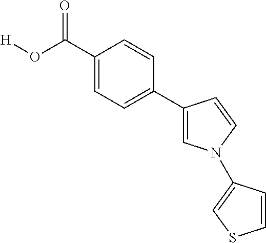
C1(C(O[H])=O)=CC=C(C2=CN(C3=CSC=C3)C=C2)C=C1
